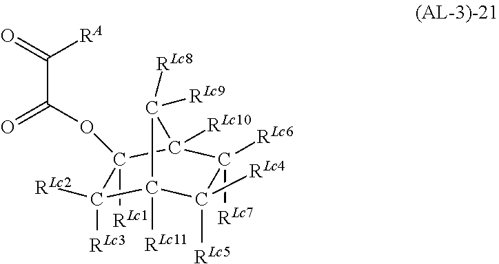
C1([RLc1])(OC(=O)C(=O)[RA])C([RLc3])([RLc2])C2([RLc11])C([RLc5])([RLc4])C([RLc7])([RLc6])C1([RLc10])C2([RLc8])[RLc9]
